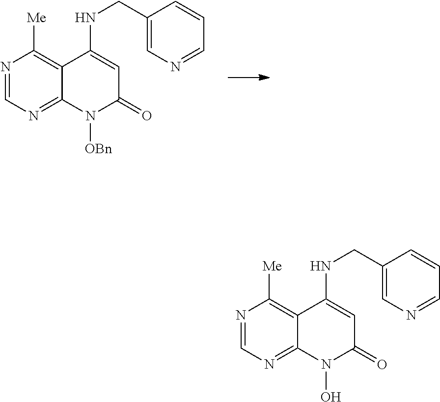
N1=CN=C2C(=C1[Me])C(NCC1=CN=CC=C1)=CC(=O)N2[OBn].N1=CN=C2C(=C1[Me])C(NCC1=CN=CC=C1)=CC(=O)N2O
